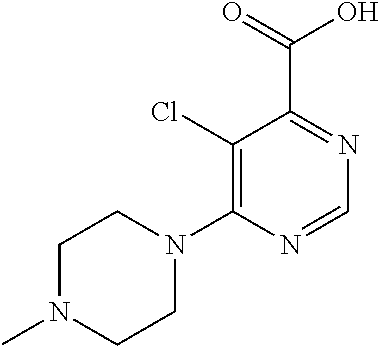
C1(Cl)=C(N2CCN(C)CC2)N=CN=C1C(=O)O
